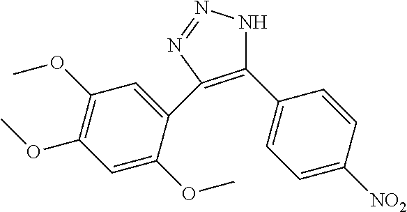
C1(C2=CC=C([NO2])C=C2)=C(C2=CC(OC)=C(OC)C=C2OC)N=NN1
